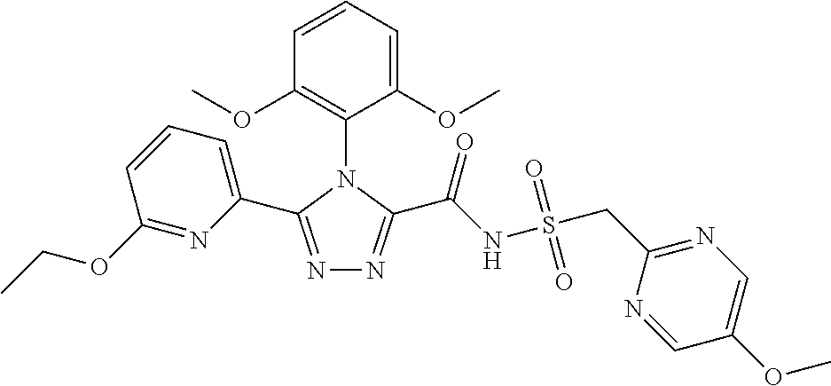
N1=C(C2=CC=CC(OCC)=N2)N(C2=C(OC)C=CC=C2OC)C(C(NS(CC2=NC=C(OC)C=N2)(=O)=O)=O)=N1
